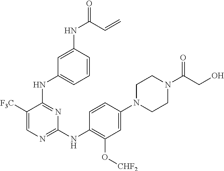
C1(N2CCN(C(CO)=O)CC2)=CC(O[CHF2])=C(NC2=NC=C([F3C])C(NC3=CC=CC(NC(=O)C=C)=C3)=N2)C=C1
